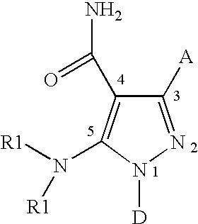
C1([A])=NN([D])C(N([R1])[R1])=C1C(N)=O
